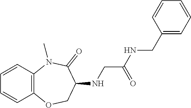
N(C1COC2=C(C=CC=C2)N(C)C1=O)CC(NCC1=CC=CC=C1)=O
